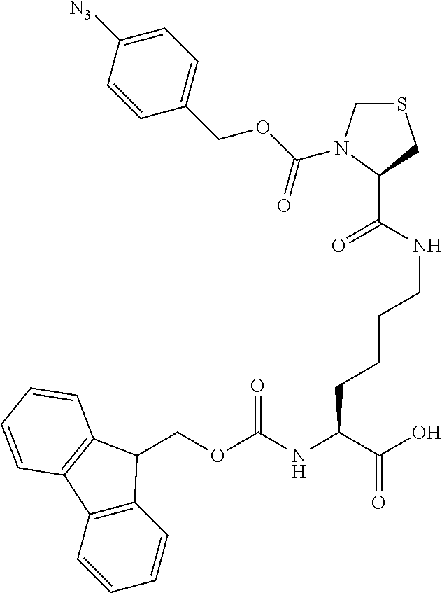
C12=C(C=CC=C1)C1=C(C2COC(NC(C(O)=O)CCCCNC(C2CSCN2C(OCC2=CC=C([N3])C=C2)=O)=O)=O)C=CC=C1
